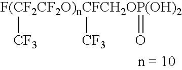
[F(CF2CF2O)nCFCH2OP(OH)2]([CF3])([CF3])=O
